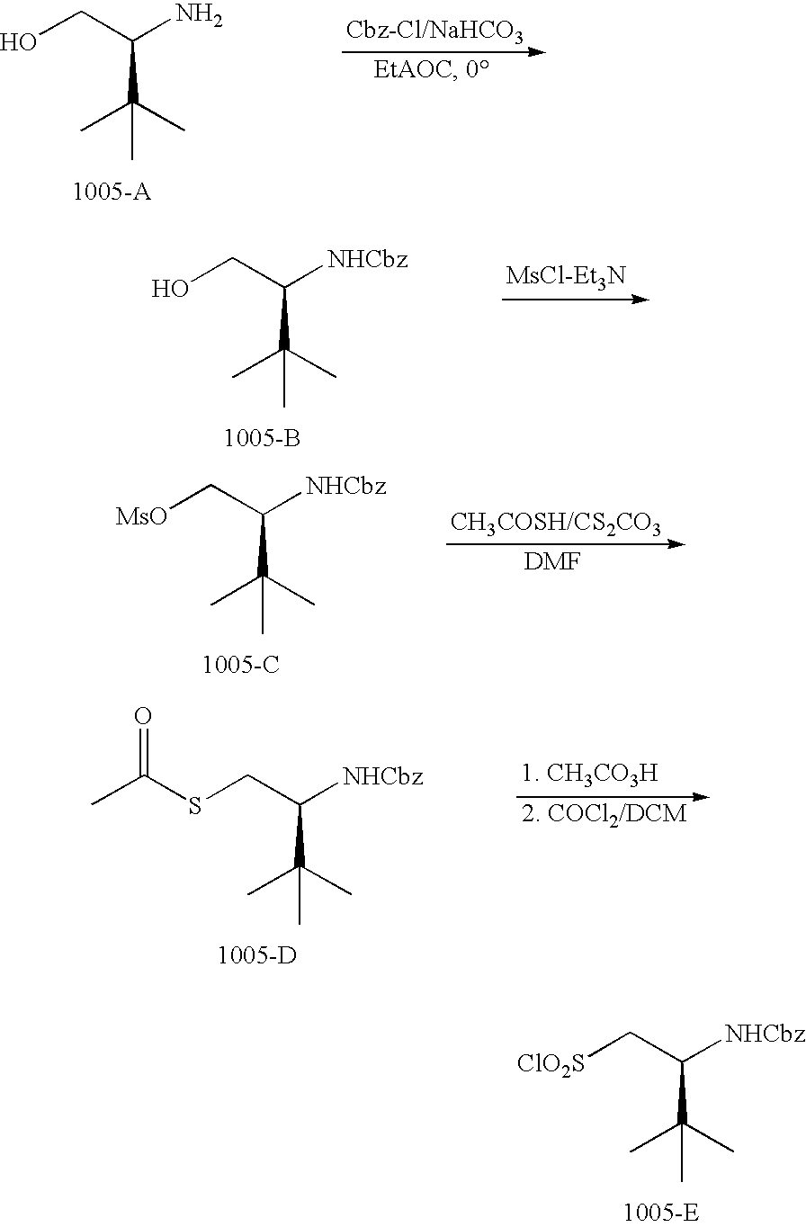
OCC(N)C(C)(C)C.OCC([NHCbz])C(C)(C)C.[MsO]CC([NHCbz])C(C)(C)C.S(CC([NHCbz])C(C)(C)C)C(C)=O.[ClO2S]CC([NHCbz])C(C)(C)C
